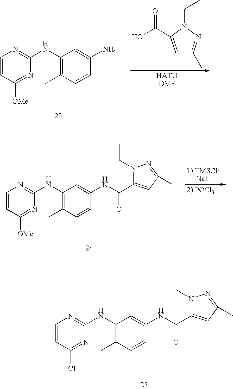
[OMe]C1=NC(NC2=C(C)C=CC(NC(=O)C3=CC(C)=NN3CC)=C2)=NC=C1.ClC1=NC(NC2=C(C)C=CC(NC(=O)C3=CC(C)=NN3CC)=C2)=NC=C1.[OMe]C1=NC(NC2=C(C)C=CC(N)=C2)=NC=C1.C(N1C(C(O)=O)=CC(C)=N1)C
